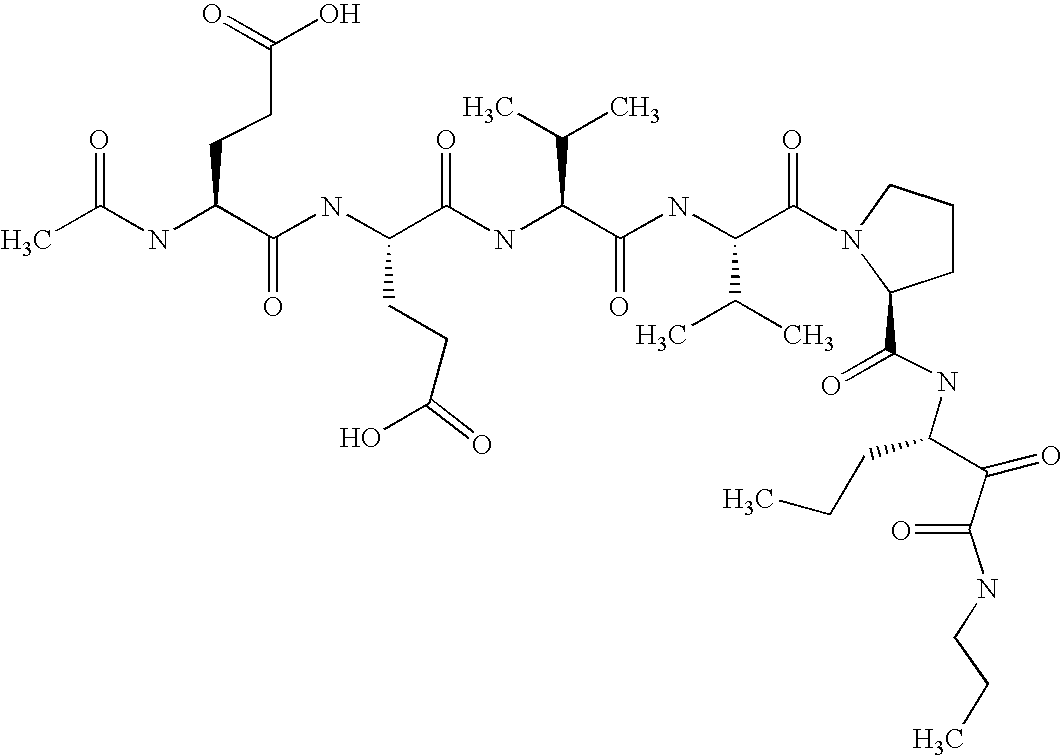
CC(NC(C(NC(C(NC(C(C)C)C(=O)NC(C(C)C)C(=O)N1CCCC1C(=O)NC(C(=O)C(NCCC)=O)CCC)=O)CCC(O)=O)=O)CCC(O)=O)=O
